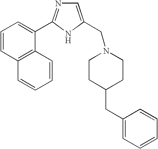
C12=C(C=CC=C1C1=NC=C(CN3CCC(CC4=CC=CC=C4)CC3)N1)C=CC=C2
